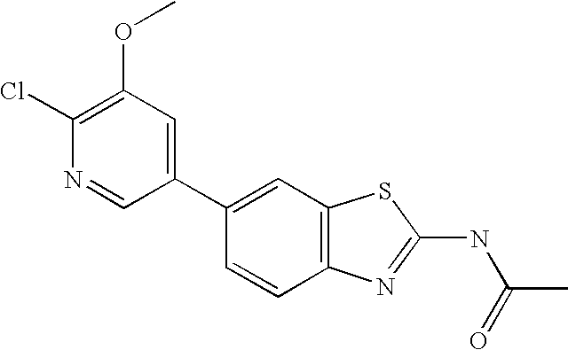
C1(C2=CC3=C(C=C2)N=C(NC(=O)C)S3)=CC(OC)=C(Cl)N=C1
